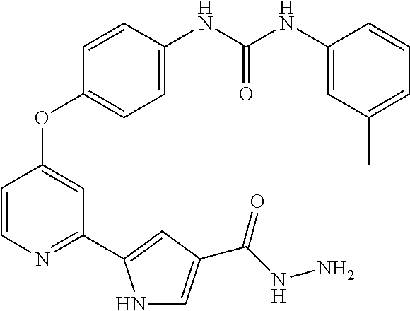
C1=C(NC(NC2=CC(C)=CC=C2)=O)C=CC(OC2=CC(C3=CC(C(NN)=O)=CN3)=NC=C2)=C1
